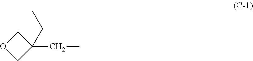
O1CC(CC)(CC)C1
